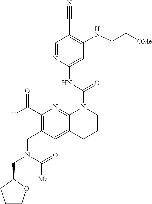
C1=NC(NC(=O)N2C3=NC(C([H])=O)=C(CN(C(=O)[Me])CC4CCCO4)C=C3CCC2)=CC(NCC[OMe])=C1C#N
